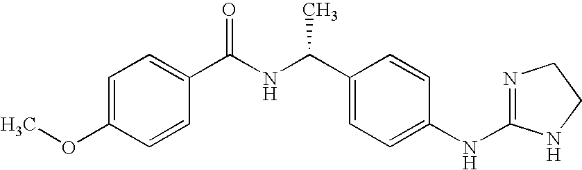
C1=C(OC)C=CC(C(NC(C2=CC=C(NC3=NCCN3)C=C2)C)=O)=C1
